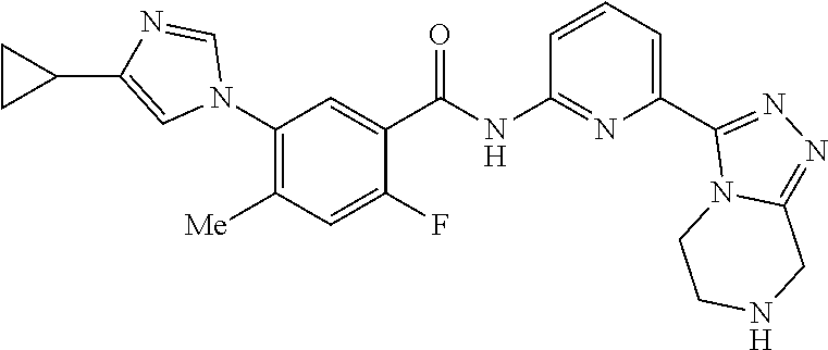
C1(N2C=NC(C3CC3)=C2)=C([Me])C=C(F)C(C(NC2=NC(C3=NN=C4N3CCNC4)=CC=C2)=O)=C1
